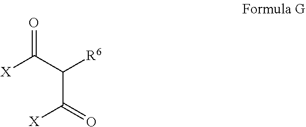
C(=O)([X])C(C([X])=O)[R6]
